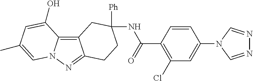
N(C(C1=C(Cl)C=C(N2C=NN=C2)C=C1)=O)C1([Ph])CCC2=NN3C(=C2C1)C(O)=CC(C)=C3
